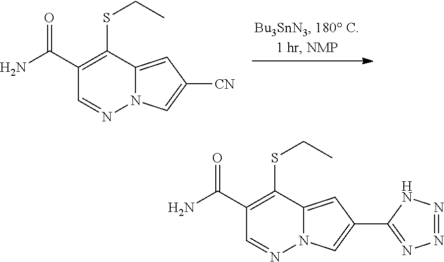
C12=CC([CN])=CN1N=CC(C(N)=O)=C2SCC.C12=CC(C3=NN=NN3)=CN1N=CC(C(N)=O)=C2SCC
